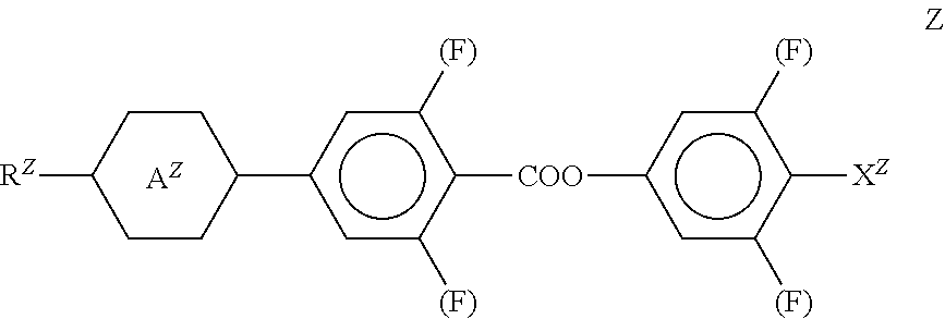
C1(c2cc([(F)])c([COO]c3cc([(F)])c([XZ])c([(F)])c3)c([(F)])c2)CCC([RZ])CC1
